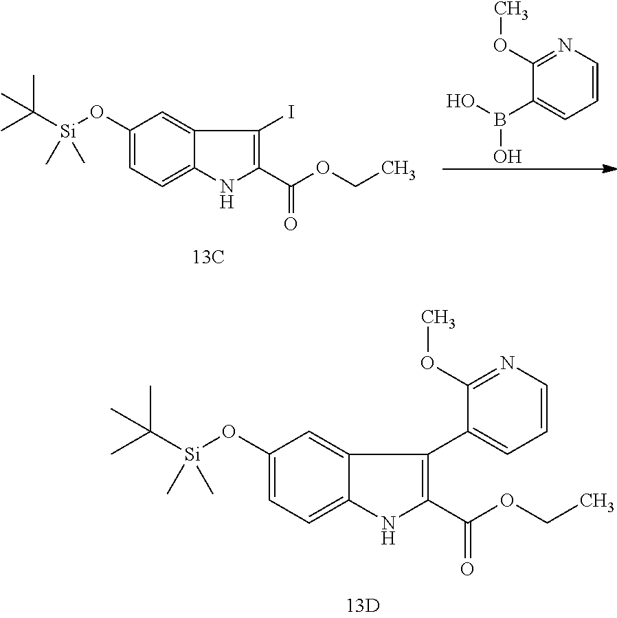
C1(OC)=NC=CC=C1B(O)O.[Si](OC1=CC=C2C(=C1)C(I)=C(C(OCC)=O)N2)(C)(C)C(C)(C)C.[Si](OC1=CC=C2C(=C1)C(C1=CC=CN=C1OC)=C(C(OCC)=O)N2)(C)(C)C(C)(C)C
